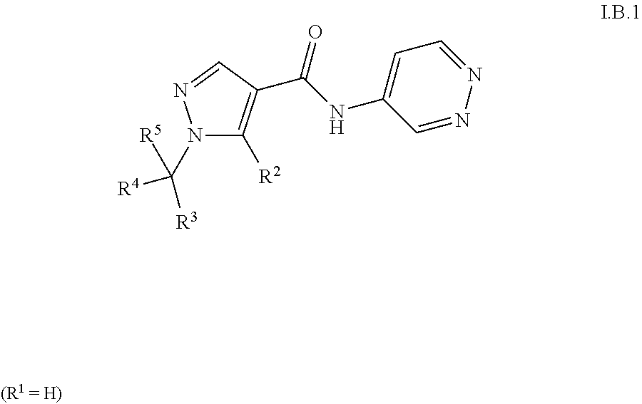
N1(C([R5])([R3])[R4])C([R2])=C(C(NC2=CC=NN=C2)=O)C=N1
